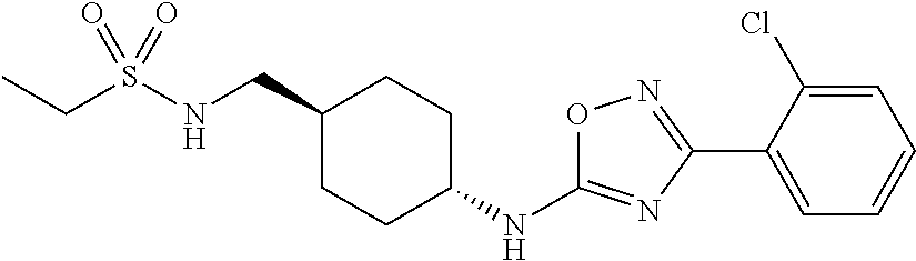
CCS(NCC1CCC(NC2=NC(C3=CC=CC=C3Cl)=NO2)CC1)(=O)=O
